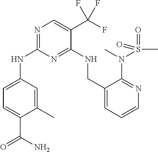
N(C1=NC=C(C(F)(F)F)C(NCC2=CC=CN=C2N(S(C)(=O)=O)C)=N1)C1=CC=C(C(N)=O)C(C)=C1
